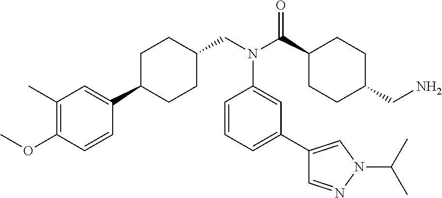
C1(C)=C(OC)C=CC(C2CCC(CN(C(C3CCC(CN)CC3)=O)C3=CC(C4=CN(C(C)C)N=C4)=CC=C3)CC2)=C1
